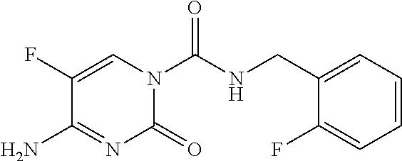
C1(=O)N(C(=O)NCC2=CC=CC=C2F)C=C(F)C(N)=N1
